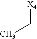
[X4]CC
